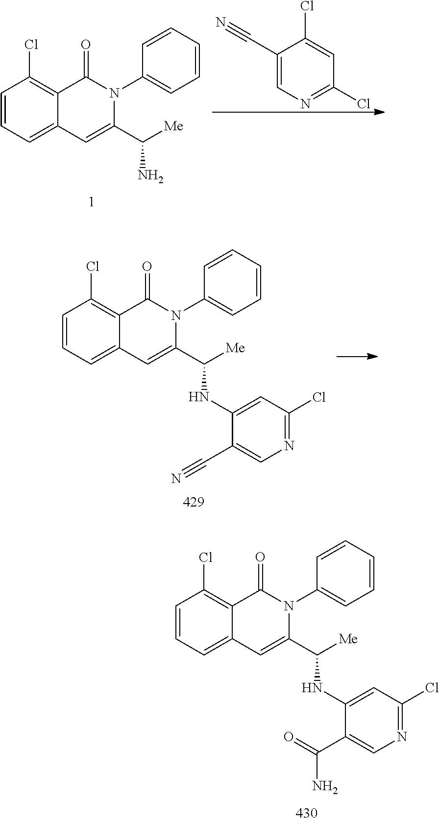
C1=CC=C2C(=C1Cl)C(=O)N(C1=CC=CC=C1)C(C([Me])N)=C2.C1(C#N)=CN=C(Cl)C=C1Cl.C1=CC=C2C(=C1Cl)C(=O)N(C1=CC=CC=C1)C(C([Me])NC1=CC(Cl)=NC=C1C#N)=C2.C1=CC=C2C(=C1Cl)C(=O)N(C1=CC=CC=C1)C(C([Me])NC1=CC(Cl)=NC=C1C(=O)N)=C2
